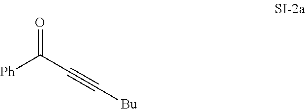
O=C(C#C[Bu])[Ph]
